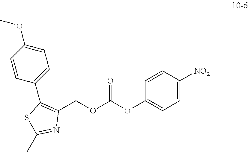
C1(COC(OC2=CC=C([NO2])C=C2)=O)=C(C2=CC=C(OC)C=C2)SC(C)=N1
